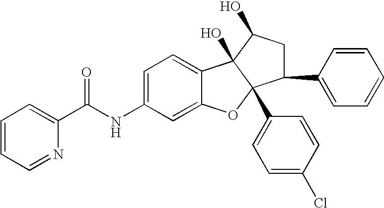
C1=C(NC(=O)C2=CC=CC=N2)C=C2C(=C1)C1(O)C(C3=CC=C(Cl)C=C3)(O2)C(C2=CC=CC=C2)CC1O
